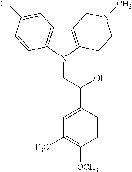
C12=C(N(CC(C3=CC([F3C])=C([OCH3])C=C3)O)C3=C1C=C(Cl)C=C3)CCN(C)C2
